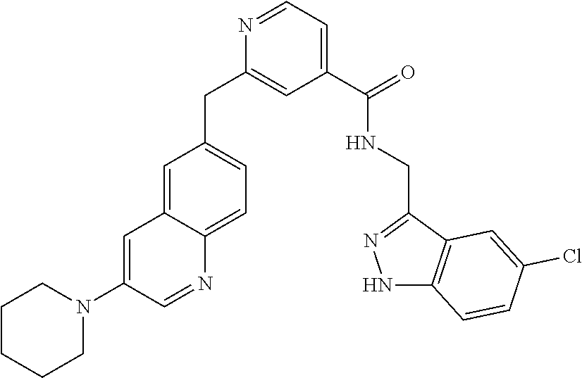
C1(C(=O)NCC2=NNC3=C2C=C(Cl)C=C3)=CC=NC(CC2=CC=C3C(=C2)C=C(N2CCCCC2)C=N3)=C1
